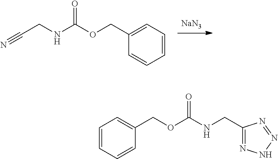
[NaN3].C1=CC=CC=C1COC(NCC#N)=O.C1=CC=CC=C1COC(NCC1=NNN=N1)=O
